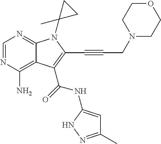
C1=NC(N)=C2C(=N1)N(C1(C)CC1)C(C#CCN1CCOCC1)=C2C(=O)NC1=CC(C)=NN1
